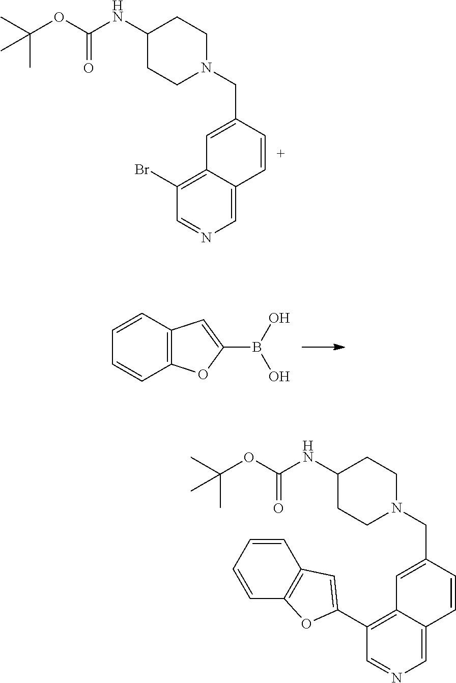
C1=C2C(=C(Br)C=N1)C=C(CN1CCC(NC(OC(C)(C)C)=O)CC1)C=C2.C12=C(C=CC=C1)C=C(B(O)O)O2.C1=C2C(=C(C3=CC4=C(C=CC=C4)O3)C=N1)C=C(CN1CCC(NC(OC(C)(C)C)=O)CC1)C=C2
